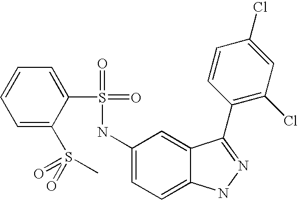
C1=CC=C(S(=O)(=O)C)C(S(=O)(=O)NC2=CC=C3C(=C2)C(C2=C(Cl)C=C(Cl)C=C2)=NN3)=C1
